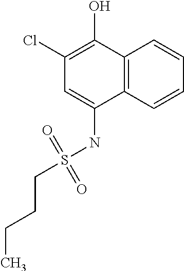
C12=C(C=CC=C1)C(NS(CCCC)(=O)=O)=CC(Cl)=C2O
